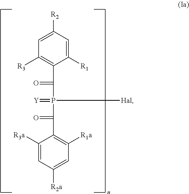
C1([R3a])=CC([R2a])=CC([R1a])=C1C(=O)P(=[Y])(C(=O)C1=C([R3])C=C([R2])C=C1[R1])[Hal]
